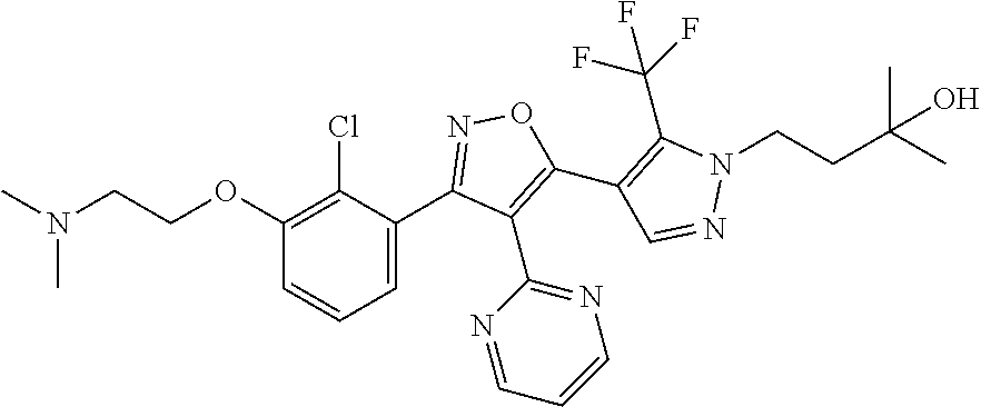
C1(C2=NOC(C3=C(C(F)(F)F)N(CCC(C)(C)O)N=C3)=C2C2=NC=CC=N2)=CC=CC(OCCN(C)C)=C1Cl
